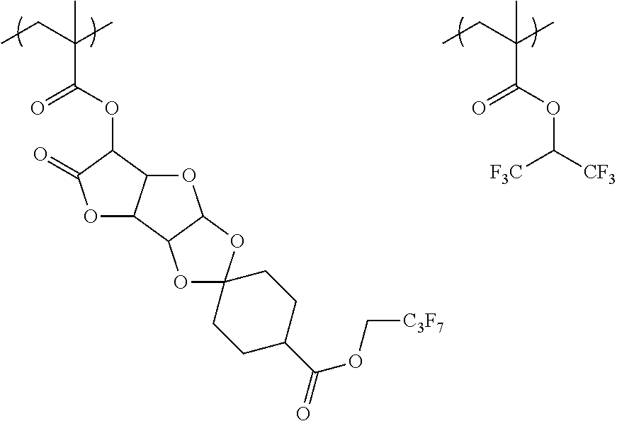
C(C(C)(C(OC1C(=O)OC2C1OC1C2OC2(O1)CCC(C(=O)OC[C3F7])CC2)=O)C)C.C(C(C)(C(OC([CF3])[F3C])=O)C)C
